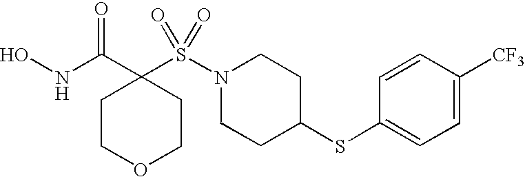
S(N1CCC(SC2=CC=C([CF3])C=C2)CC1)(C1(C(NO)=O)CCOCC1)(=O)=O
